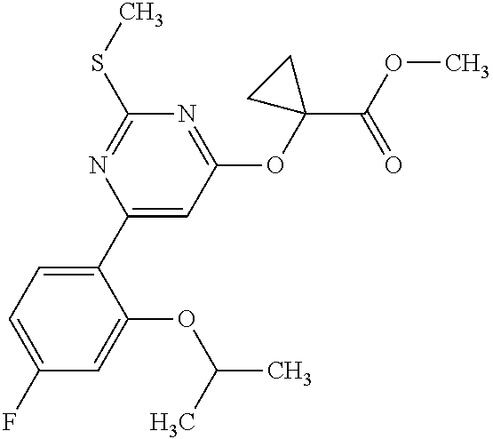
C1=C(F)C=C(OC(C)C)C(C2=CC(OC3(C(OC)=O)CC3)=NC(SC)=N2)=C1
